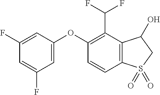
C1(F)=CC(OC2=C(C(F)F)C3=C(C=C2)S(=O)(=O)CC3O)=CC(F)=C1
